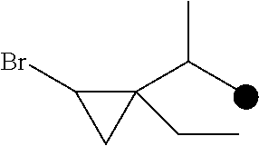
C1(C(C)C)(CC)C(Br)C1
